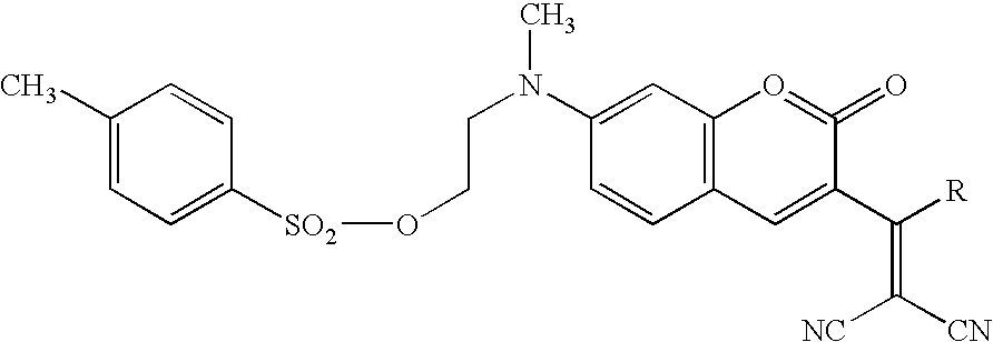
C1(N(CCO[SO2]C2=CC=C(C)C=C2)C)=CC2=C(C=C1)C=C(C([R])=C([CN])[NC])C(=O)=O2
